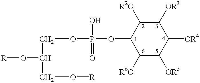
[R]OC(COP(OC1C([R6O])C([OR5])C([OR4])C([OR3])C1[R2O])(O)=O)CO[R]
